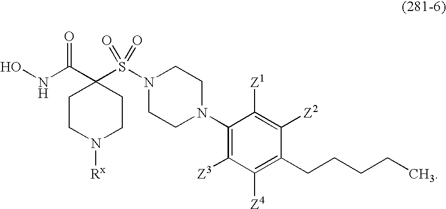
ONC(C1(S(N2CCN(C3=C([Z3])C([Z4])=C(CCCCC)C([Z2])=C3[Z1])CC2)(=O)=O)CCN([Rx])CC1)=O
